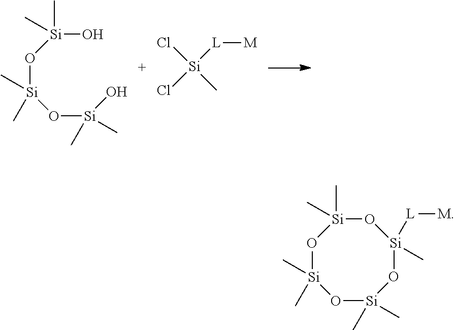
O([Si](O)(C)C)[Si](O[Si](O)(C)C)(C)C.Cl[Si](C)([L][M])Cl.O1[Si](C)(C)O[Si](C)([L][M])O[Si](C)(C)O[Si]1(C)C
